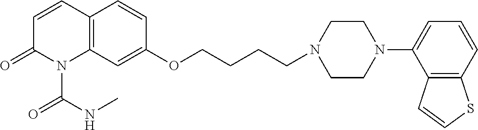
C1=CC2=C(N(C(NC)=O)C1=O)C=C(OCCCCN1CCN(C3=CC=CC4=C3C=CS4)CC1)C=C2
